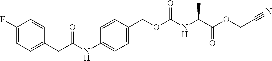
C1=C(COC(NC(C(=O)OCC#N)C)=O)C=CC(NC(CC2=CC=C(F)C=C2)=O)=C1
